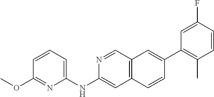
N1=CC2=C(C=C1NC1=CC=CC(OC)=N1)C=CC(C1=C(C)C=CC(F)=C1)=C2
